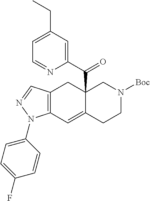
C12(C(C3=CC(CC)=CC=N3)=O)C(=CC3=C(C1)C=NN3C1=CC=C(F)C=C1)CCN([Boc])C2
